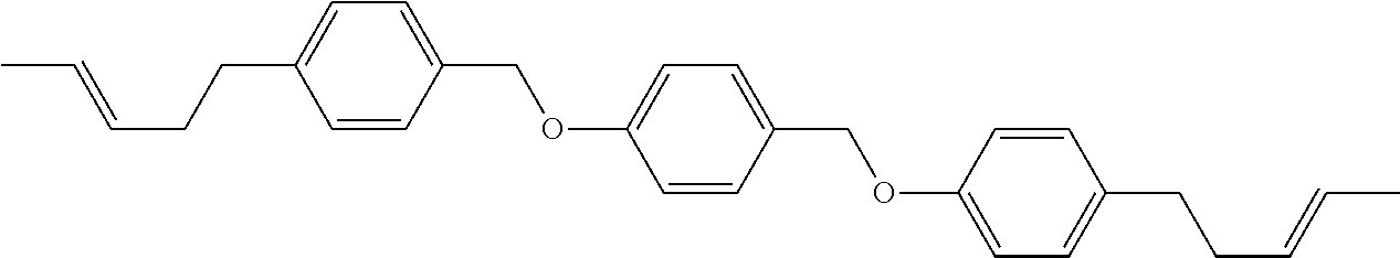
C(=CCCC1=CC=C(COC2=CC=C(COC3=CC=C(CCC=CC)C=C3)C=C2)C=C1)C
